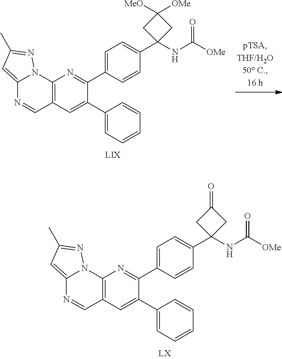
C12=C(C=C(C3=CC=CC=C3)C(C3=CC=C(C4(NC([OMe])=O)CC(=O)C4)C=C3)=N1)C=NC1=CC(C)=NN21.C12=C(C=C(C3=CC=CC=C3)C(C3=CC=C(C4(NC([OMe])=O)CC([OMe])([MeO])C4)C=C3)=N1)C=NC1=CC(C)=NN21
